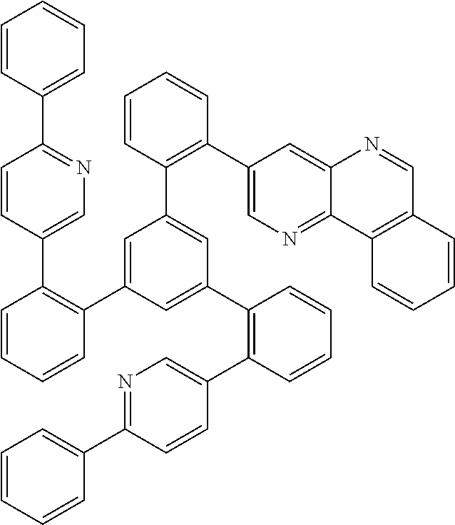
C1=CC(C2=NC=C(C3=C(C4=CC(C5=C(C6=CN=C7C(=C6)N=CC6=C7C=CC=C6)C=CC=C5)=CC(C5=C(C6=CN=C(C7=CC=CC=C7)C=C6)C=CC=C5)=C4)C=CC=C3)C=C2)=CC=C1
